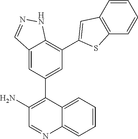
C12=CC(C3=C(N)C=NC4=CC=CC=C34)=CC(C3=CC4=C(C=CC=C4)S3)=C1NN=C2
